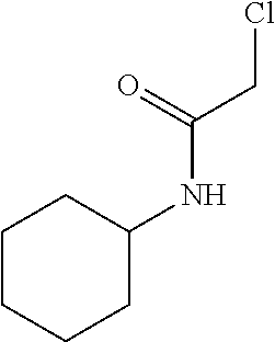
C(C(NC1CCCCC1)=O)Cl
